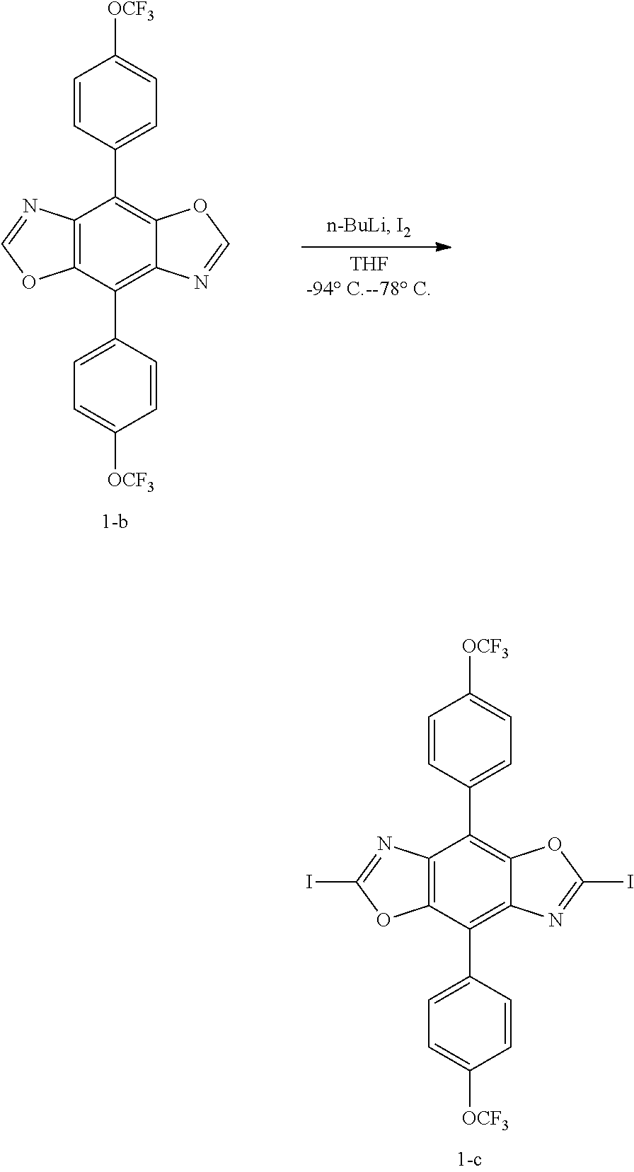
C12=C(C(C3=CC=C([OCF3])C=C3)=C3C(=C1C1=CC=C([OCF3])C=C1)OC=N3)OC=N2.C12=C(C(C3=CC=C([OCF3])C=C3)=C3C(=C1C1=CC=C([OCF3])C=C1)OC(I)=N3)OC(I)=N2
